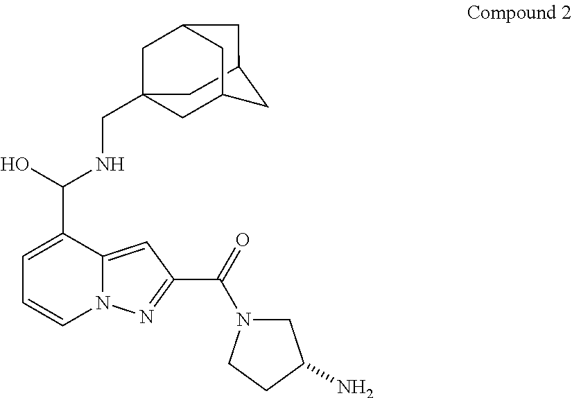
C1C2CC3CC(CC1(CNC(C1=CC=CN4C1=CC(C(=O)N1CC(N)CC1)=N4)O)C3)C2
